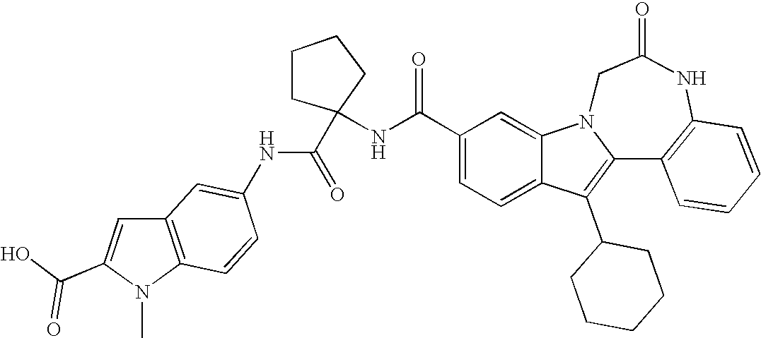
C1(C(NC2(C(=O)NC3=CC4=C(N(C)C(C(O)=O)=C4)C=C3)CCCC2)=O)=CC=C2C(=C1)N1C(=C2C2CCCCC2)C2=C(NC(=O)C1)C=CC=C2
